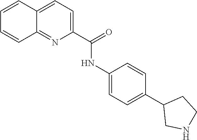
C1(NC(C2=CC=C3C(=N2)C=CC=C3)=O)=CC=C(C2CNCC2)C=C1
